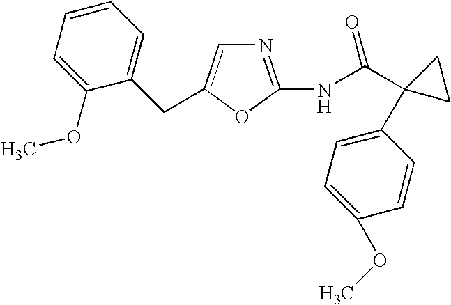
N1=C(NC(C2(C3=CC=C(OC)C=C3)CC2)=O)OC(CC2=CC=CC=C2OC)=C1
